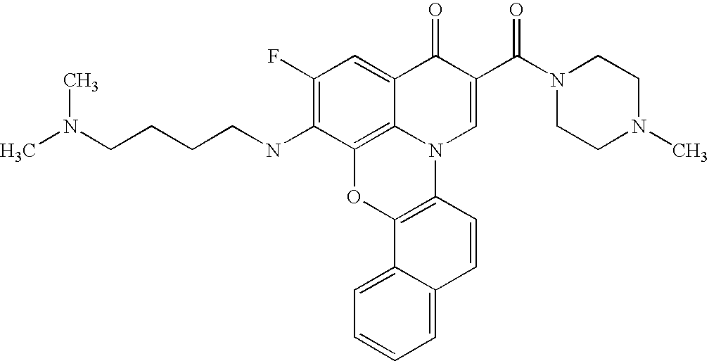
C1(F)=C(NCCCCN(C)C)C2=C3C(=C1)C(=O)C(C(N1CCN(C)CC1)=O)=CN3C1=C(O2)C2=CC=CC=C2C=C1
